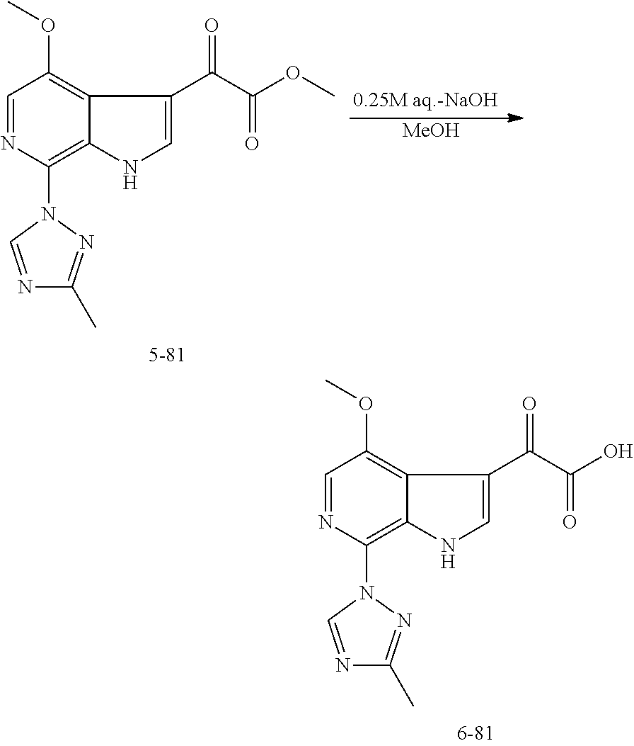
C1=NC(N2C=NC(C)=N2)=C2C(=C1OC)C(C(C(OC)=O)=O)=CN2.[MeOH].C1=NC(N2C=NC(C)=N2)=C2C(=C1OC)C(C(C(O)=O)=O)=CN2
